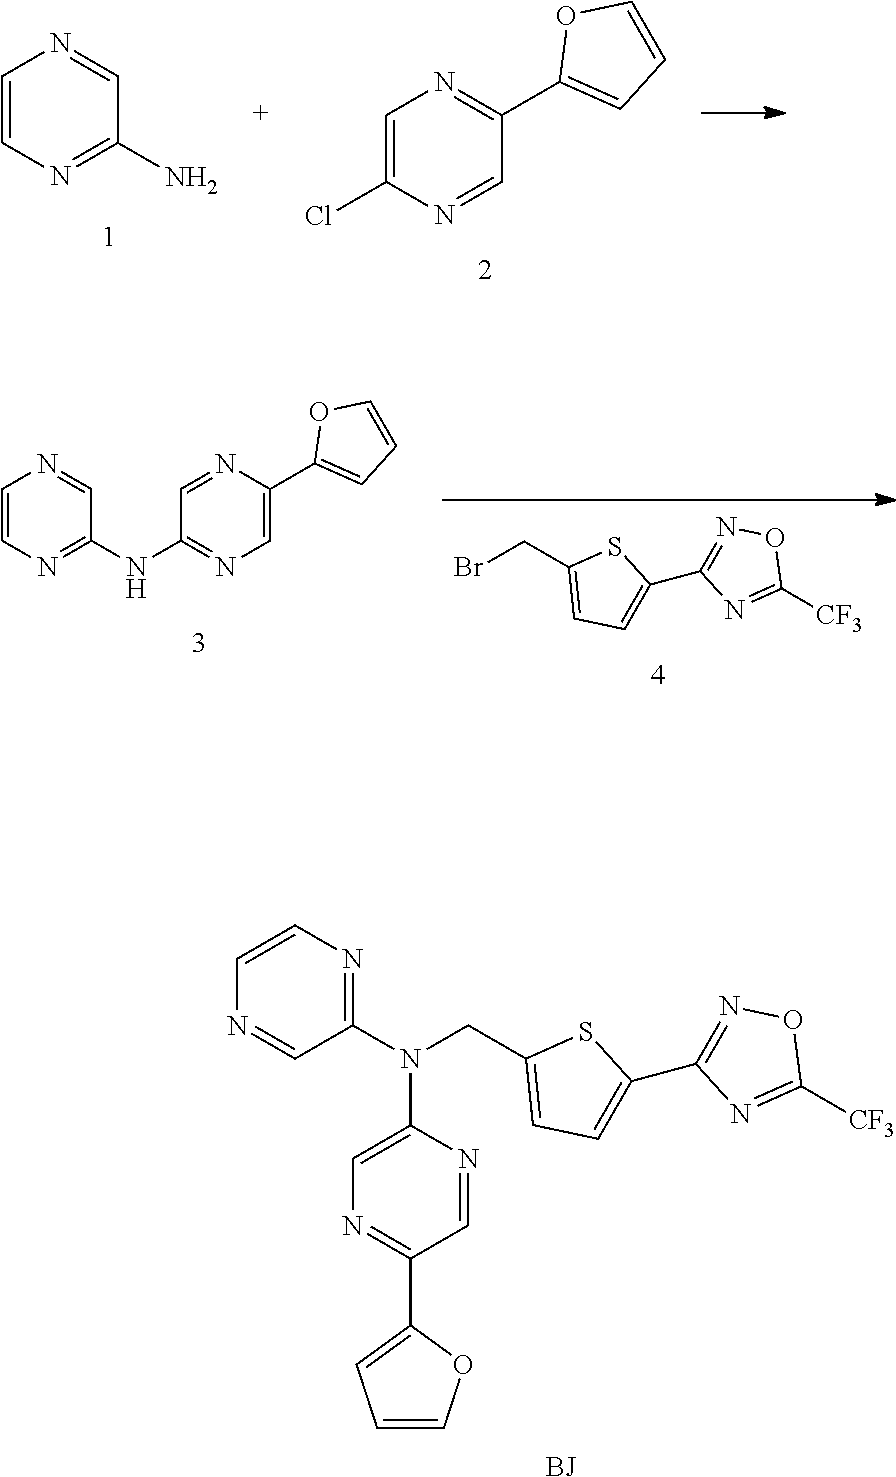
C1=C(Cl)N=CC(C2=CC=CO2)=N1.C1=CN=C(N)C=N1.N1=C(N(CC2=CC=C(C3=NOC([CF3])=N3)S2)C2=CN=C(C3=CC=CO3)C=N2)C=NC=C1.[BJ].BrCC1=CC=C(C2=NOC([CF3])=N2)S1.C1=CN=C(NC2=NC=C(C3=CC=CO3)N=C2)C=N1
